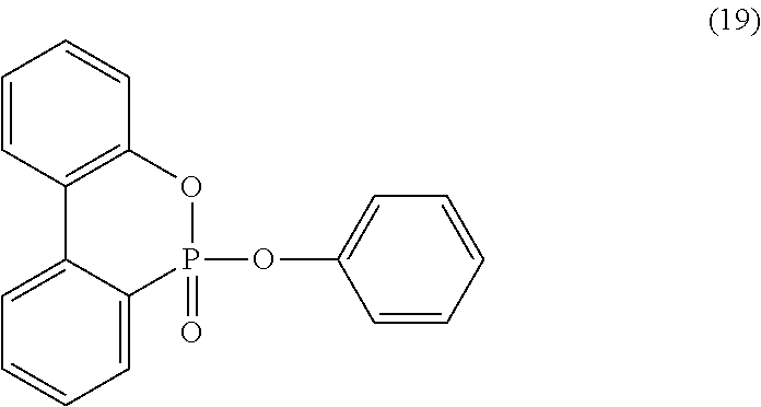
C1=CC2=C(C=C1)OP(=O)(OC1=CC=CC=C1)C1=CC=CC=C21
